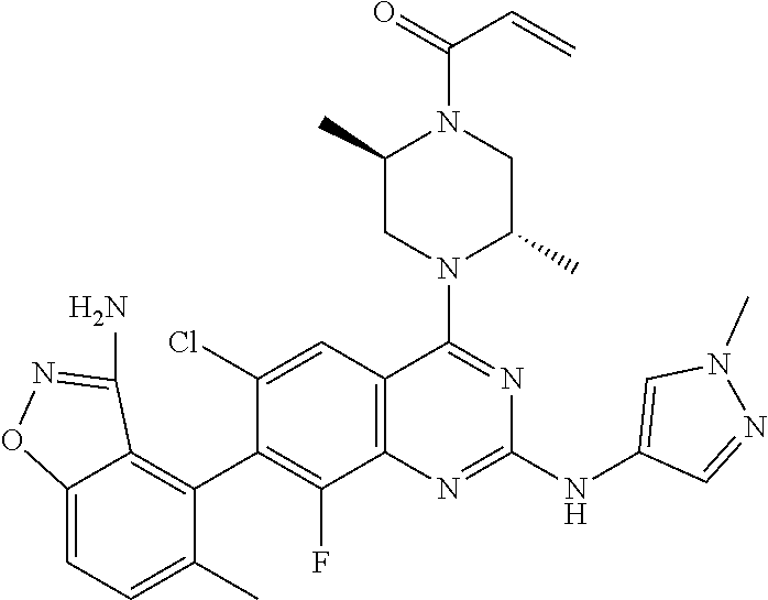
C12=C(C=C(Cl)C(C3=C4C(=CC=C3C)ON=C4N)=C1F)C(N1C(C)CN(C(=O)C=C)C(C)C1)=NC(NC1=CN(C)N=C1)=N2
